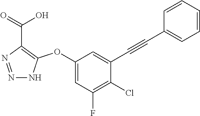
C1(OC2=C(C(=O)O)N=NN2)=CC(F)=C(Cl)C(C#CC2=CC=CC=C2)=C1
